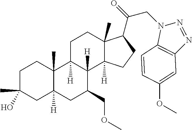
C1C(C)(O)CC2([H])C(C)(C1)C1([H])C([H])(C(COC)C2)C2([H])C(C)(CC1)C(C(=O)CN1C3=C(N=N1)C=C(OC)C=C3)CC2
